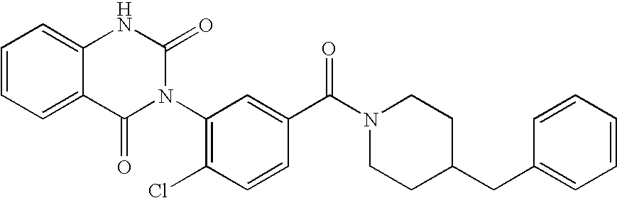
C12=CC=CC=C1NC(=O)N(C1=C(Cl)C=CC(C(N3CCC(CC4=CC=CC=C4)CC3)=O)=C1)C2=O
